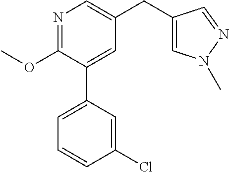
C1(OC)=NC=C(CC2=CN(C)N=C2)C=C1C1=CC=CC(Cl)=C1
